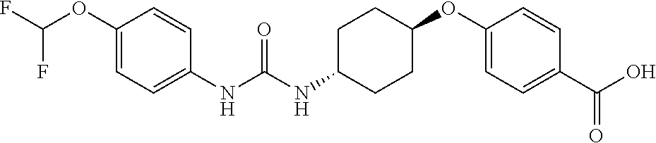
C1(NC(NC2CCC(OC3=CC=C(C(O)=O)C=C3)CC2)=O)=CC=C(OC(F)F)C=C1
